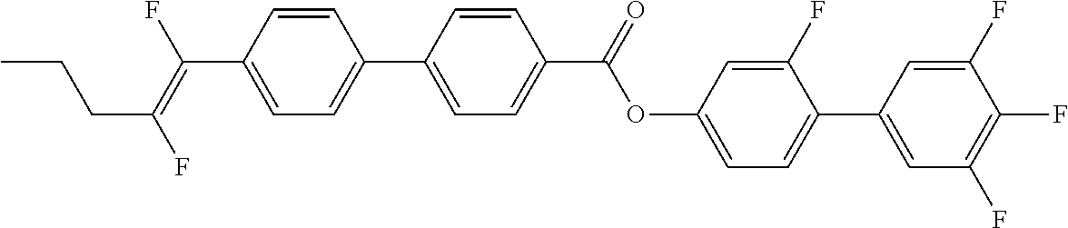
C1=CC(C(=C(F)CCC)F)=CC=C1C1=CC=C(C(OC2=CC=C(C3=CC(F)=C(F)C(F)=C3)C(F)=C2)=O)C=C1
